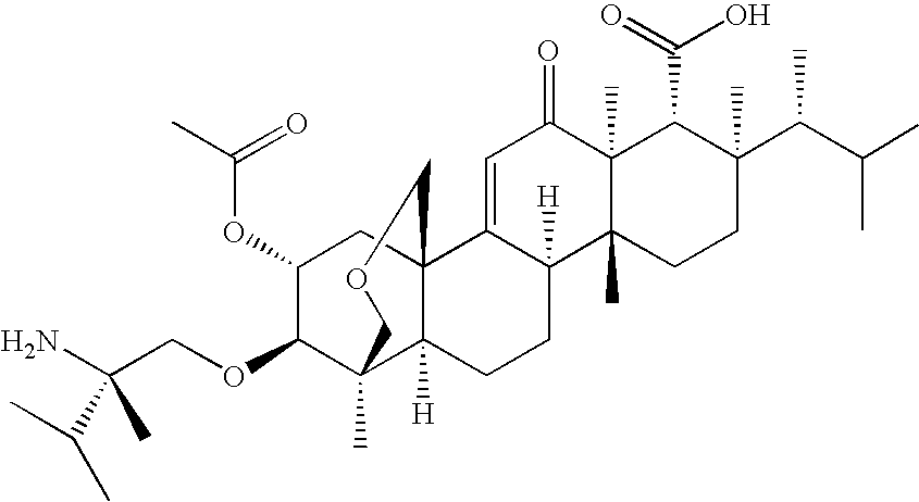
C1(OC(C)=O)C(OCC(N)(C)C(C)C)C2(C)C3([H])C(C1)(C1=CC(=O)C4(C)C(C)(C1([H])CC3)CCC(C(C(C)C)C)(C)C4C(=O)O)COC2
